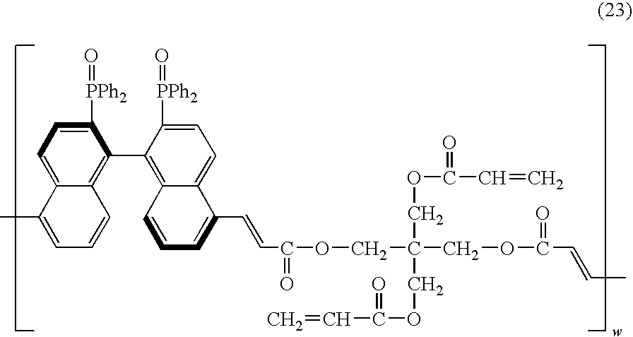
C1([PPh2]=O)=CC=C2C(=C1C1=C3C(=CC=C1[PPh2]=O)C(C=CC(OCC(COC(=O)C=C)(COC(C=C)=O)COC(=O)C=CC)=O)=CC=C3)C=CC=C2C
